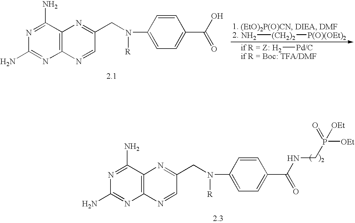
N1=C(N)C2=C(N=C1N)N=CC(CN([R])C1=CC=C(C(=O)O)C=C1)=N2.N[(CH2)2][P(O)(OEt)2].[H2][Pd/C].N1=C(N)C2=C(N=C1N)N=CC(CN([R])C1=CC=C(C(=O)NCP(=O)([OEt])[OEt])C=C1)=N2
